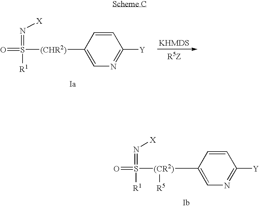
S(=O)([(CR2)](C1=CN=C([Y])C=C1)[R5])(=N[X])[R1].S(=O)([(CHR2)]C1=CN=C([Y])C=C1)(=N[X])[R1].[Ia]
